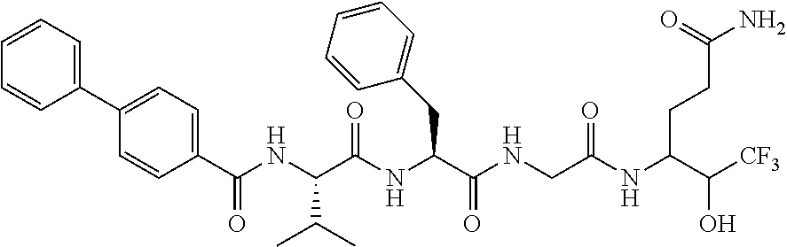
C1=CC(C(NC(C(NC(C(NCC(NC(C([CF3])O)CCC(N)=O)=O)=O)CC2=CC=CC=C2)=O)C(C)C)=O)=CC=C1C1=CC=CC=C1
